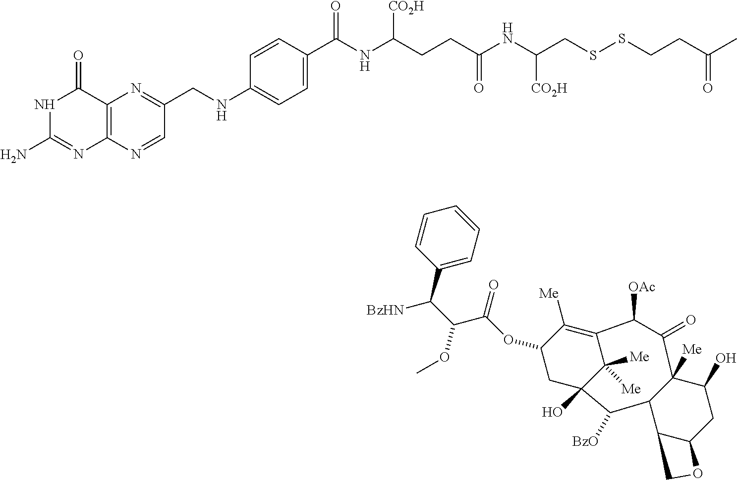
C12=C(N=CC(CNC3=CC=C(C(NC(CCC(NC(CSSCCC(C)=O)[CO2H])=O)[CO2H])=O)C=C3)=N1)N=C(N)NC2=O.C12=C([Me])C(OC(C(C([BzHN])C3=CC=CC=C3)OC)=O)CC(O)(C1([Me])[Me])C([BzO])C1C([Me])(C(=O)C2[OAc])C(O)CC2C1CO2
